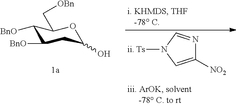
C1([BnO])C([BnO])CC(O)OC1C[OBn].C1([NO2])=CN([Ts])C=N1
